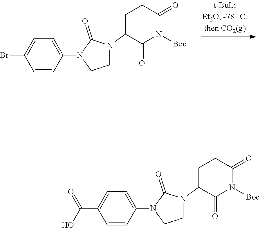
C1=CC(N2CCN(C3C(=O)N([Boc])C(=O)CC3)C2=O)=CC=C1Br.C1=CC(N2CCN(C3C(=O)N([Boc])C(=O)CC3)C2=O)=CC=C1C(O)=O
